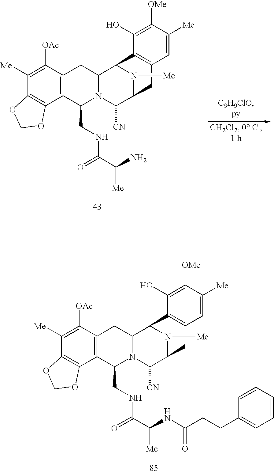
C1([Me])=C([OAc])C2=C(C3=C1OCO3)C(CNC(C(N)[Me])=O)N1C(C2)C2N([Me])C(C1[CN])CC1=C2C(O)=C([OMe])C([Me])=C1.C1([Me])=C([OAc])C2=C(C3=C1OCO3)C(CNC(=O)C(NC(CCC1=CC=CC=C1)=O)[Me])N1C(C2)C2N([Me])C(C1[CN])CC1=C2C(O)=C([OMe])C([Me])=C1
